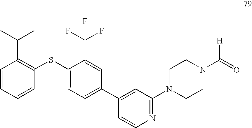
C1=CC=CC(SC2=CC=C(C3=CC(N4CCN(C(=O)[H])CC4)=NC=C3)C=C2C(F)(F)F)=C1C(C)C
